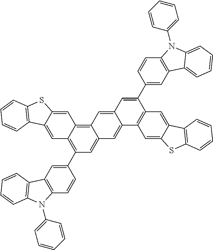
C1(C2=C3C(=C4C(=C2)C=C2C(=C4)C=C(C4=CC5=C(C=C4)N(C4=CC=CC=C4)C4=CC=CC=C54)C4=C2C=C2C(=C4)C4=C(S2)C=CC=C4)C=C2C(=C3)C3=C(S2)C=CC=C3)=CC2=C(C=C1)N(C1=CC=CC=C1)C1=C2C=CC=C1
